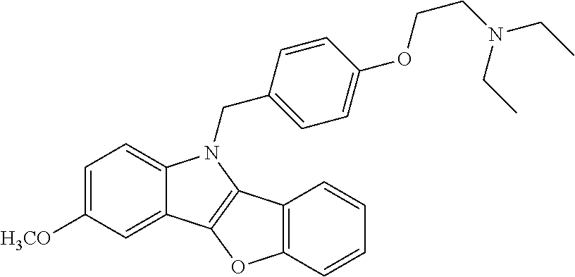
C1=C([H3CO])C=C2C(=C1)N(CC1=CC=C(OCCN(CC)CC)C=C1)C1=C2OC2=C1C=CC=C2
